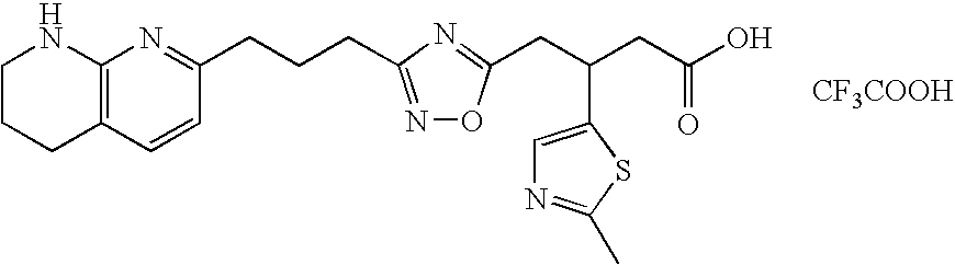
[CF3COOH].C1CCC2=C(N1)N=C(CCCC1=NOC(CC(CC(=O)O)C3=CN=C(C)S3)=N1)C=C2
